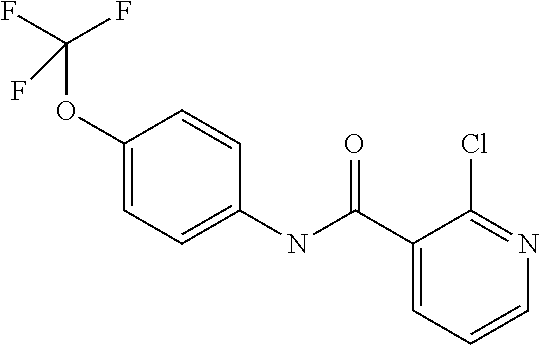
C1=C(OC(F)(F)F)C=CC(NC(C2=CC=CN=C2Cl)=O)=C1
